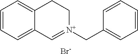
C1=CC=C2C(=C1)CC[N+](CC1=CC=CC=C1)=C2.[Br-]
